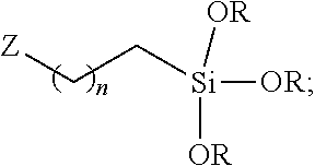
[Z]CC[Si]([OR])([OR])[OR]
